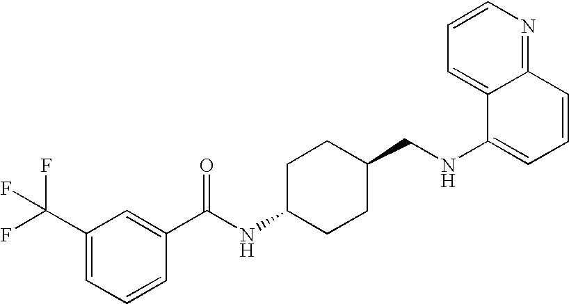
C1(C(F)(F)F)=CC=CC(C(NC2CCC(CNC3=CC=CC4=NC=CC=C34)CC2)=O)=C1
